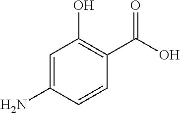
C1=C(N)C=CC(C(O)=O)=C1O
